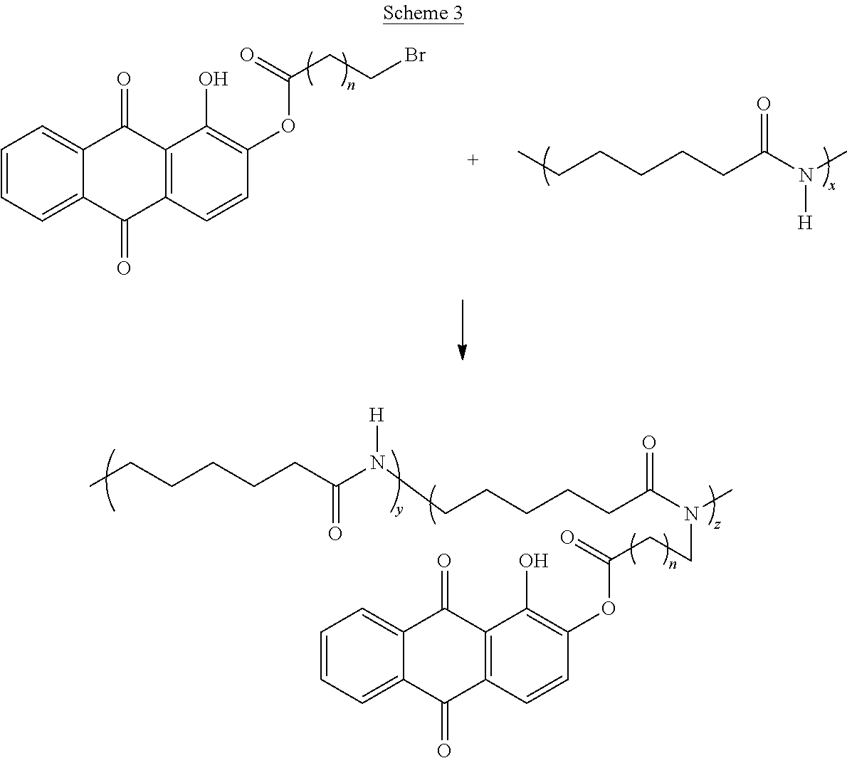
C1=CC=C2C(=C1)C(=O)C1=C(C2=O)C=CC(OC(CCBr)=O)=C1O.C(CCCCC(N(C)[H])=O)C.C1=CC=C2C(=C1)C(=O)C1=C(C2=O)C=CC(OC(CCN(C)C(CCCCCN(C(CCCCCC)=O)[H])=O)=O)=C1O
